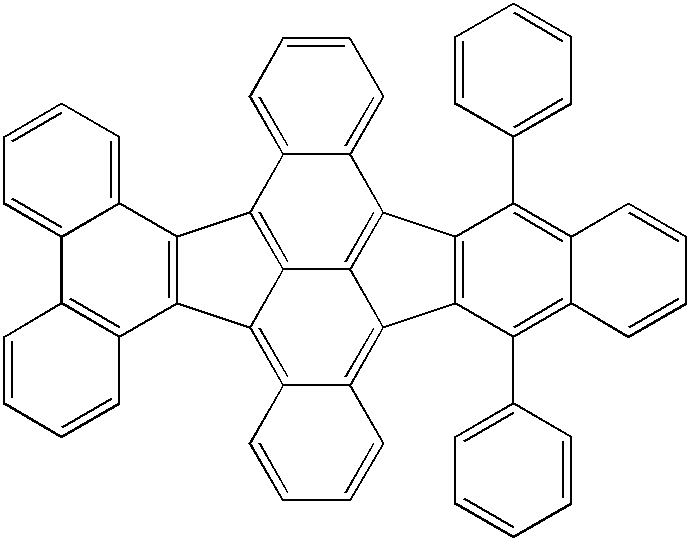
C12=CC=CC=C1C1=C3C(=C4C(=C5C3=C2C2=C5C(C3=CC=CC=C3)=C3C(=C2C2=CC=CC=C2)C=CC=C3)C=CC=C4)C2=C1C1=CC=CC=C1C1=C2C=CC=C1
